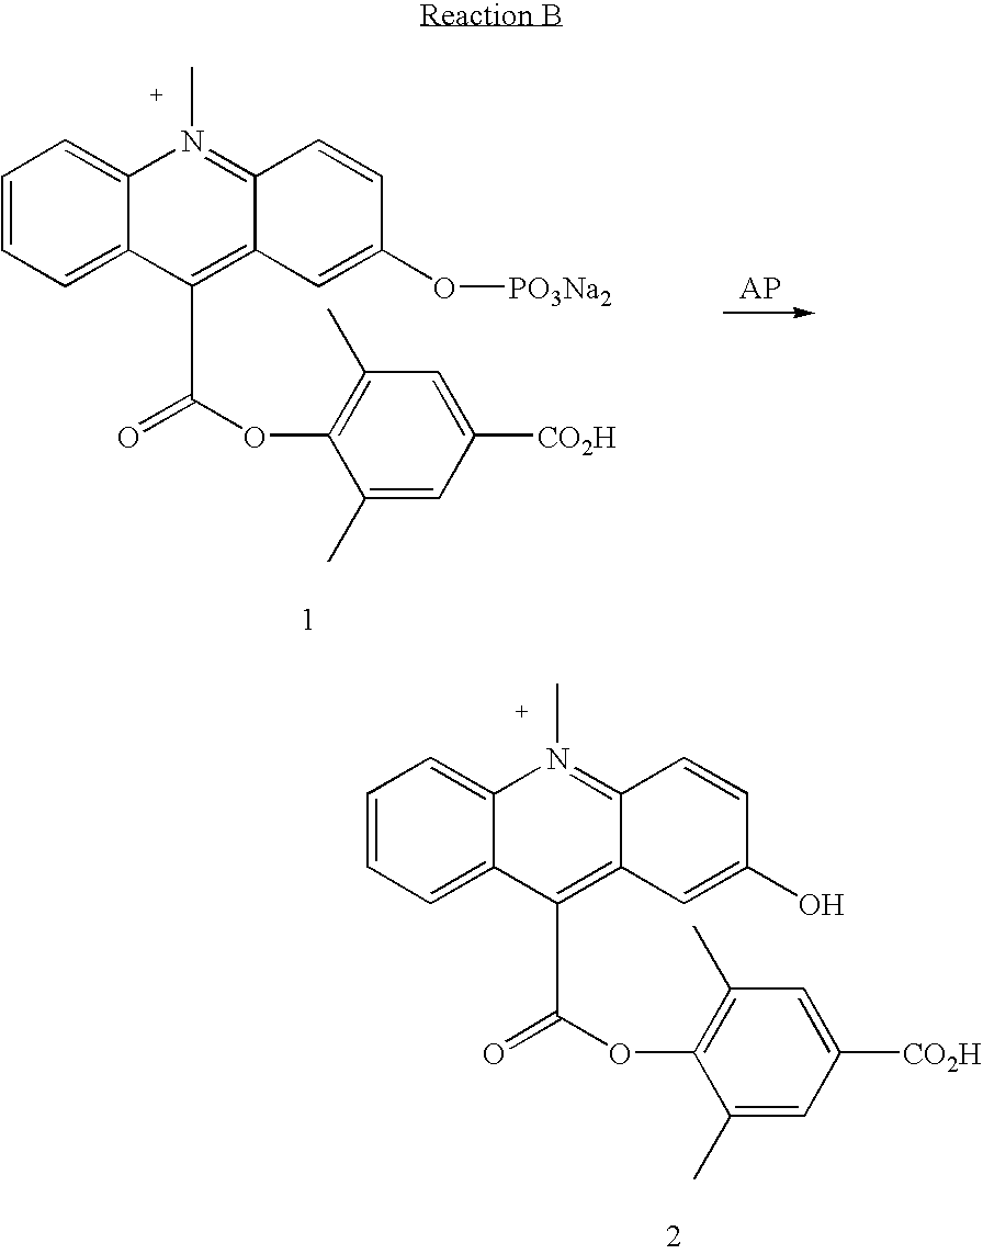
C1=CC=C2C(=C1)N(C)=C1C(=C2C(OC2=C(C)C=C([CO2H])C=C2C)=O)C=C(O[PO3Na2])C=C1.C1=CC=C2C(=C1)N(C)=C1C(=C2C(OC2=C(C)C=C([CO2H])C=C2C)=O)C=C(O)C=C1
